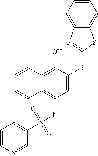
C1(S(NC2=C3C(=C(O)C(SC4=NC5=CC=CC=C5S4)=C2)C=CC=C3)(=O)=O)=CC=CN=C1
